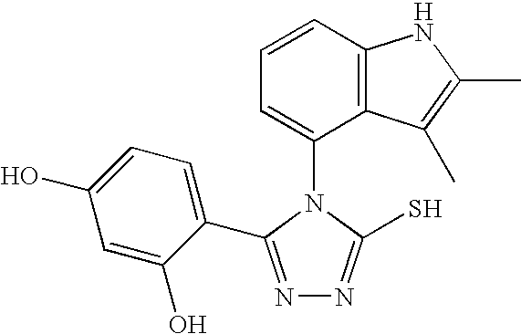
N1=C(C2=CC=C(O)C=C2O)N(C2=CC=CC3=C2C(C)=C(C)N3)C(S)=N1
